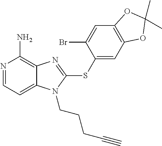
N1=CC=C2C(=C1N)N=C(SC1=CC3=C(C=C1Br)OC(C)(C)O3)N2CCCC#C
